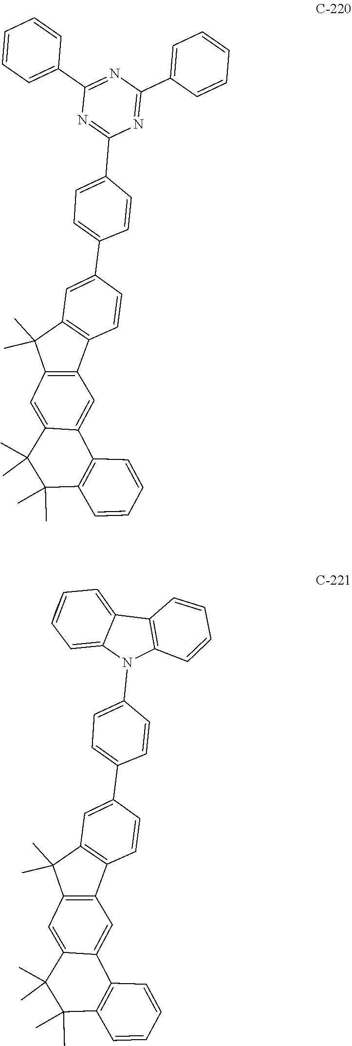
C12=C(C=CC=C1)N(C1=CC=C(C3=CC4=C(C=C3)C3=C(C4(C)C)C=C4C(C)(C)C(C)(C)C5=C(C4=C3)C=CC=C5)C=C1)C1=CC3=C(C=C21)C3.C1(C2=CC=C(C3=CC4=C(C=C3)C3=C(C4(C)C)C=C4C(C)(C)C(C)(C)C5=C(C4=C3)C=CC=C5)C=C2)=NC(C2=CC=CC=C2)=NC(C2=CC=CC=C2)=N1
